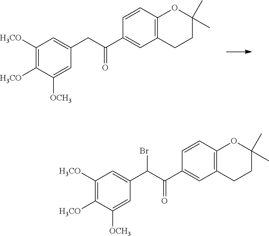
C1([H3CO])=C([H3CO])C=C(CC(C2=CC3=C(C=C2)OC(C)(C)CC3)=O)C=C1[OCH3].C1([H3CO])=C([H3CO])C=C(C(C(C2=CC3=C(C=C2)OC(C)(C)CC3)=O)Br)C=C1[OCH3]
